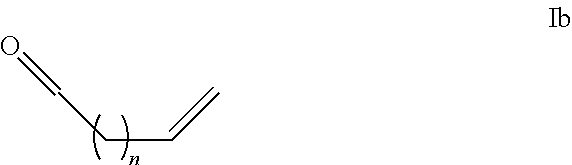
C(C=C)C=O
